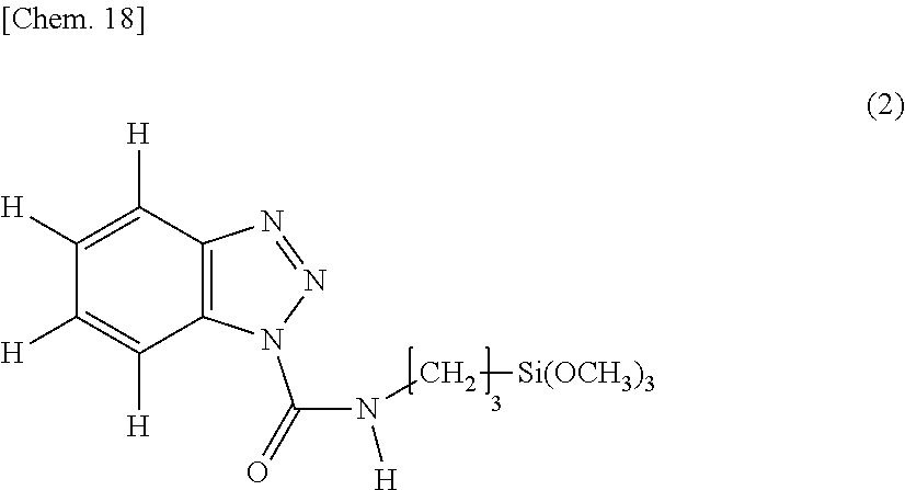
C1([H])=C([H])C2=C(C([H])=C1[H])N=NN2C(N([H])C[Si(OCH3)3])=O
